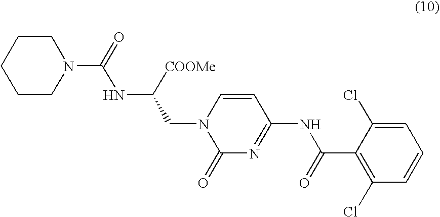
N(C([COOMe])CN1C(=O)N=C(NC(C2=C(Cl)C=CC=C2Cl)=O)C=C1)C(N1CCCCC1)=O
